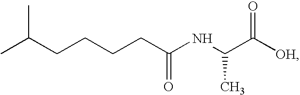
CC(CCCCC(NC(C([OH])=O)C)=O)C
